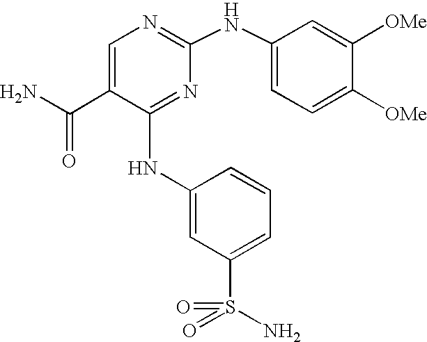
N(C1=NC(NC2=CC=C([OMe])C([OMe])=C2)=NC=C1C(N)=O)C1=CC(S(=O)(N)=O)=CC=C1
